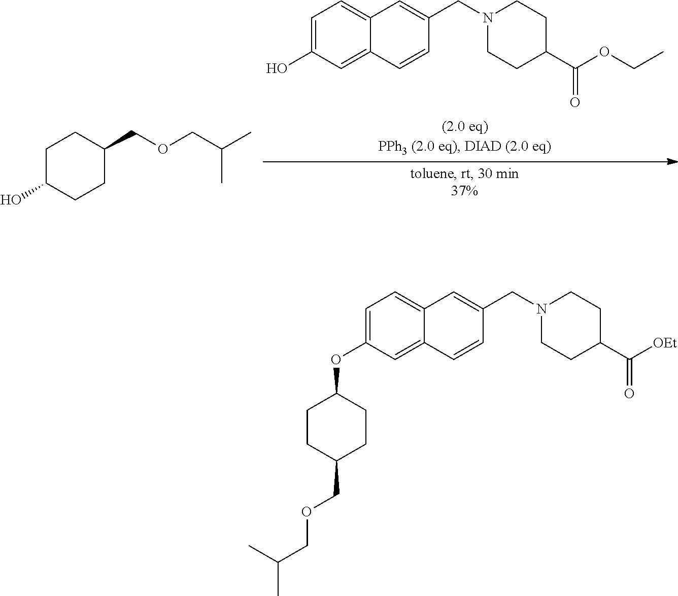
C12=CC(OC3CCC(COCC(C)C)CC3)=CC=C1C=C(CN1CCC(C([OEt])=O)CC1)C=C2.C12=CC(O)=CC=C1C=C(CN1CCC(C(OCC)=O)CC1)C=C2.C1C(O)CCC(COCC(C)C)C1
